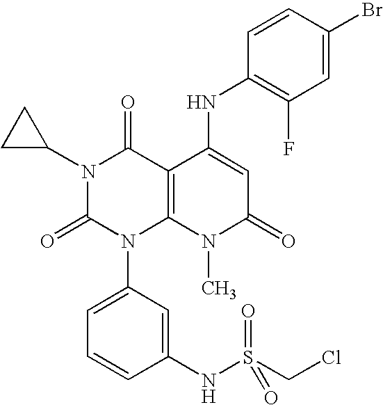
N1(C2CC2)C(=O)N(C2=CC=CC(NS(=O)(CCl)=O)=C2)C2=C(C1=O)C(NC1=C(F)C=C(Br)C=C1)=CC(=O)N2C
